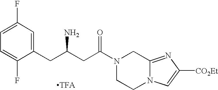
C1(CC(CC(N2CCN3C(=NC([CO2Et])=C3)C2)=O)N)=CC(F)=CC=C1F.[TFA]
